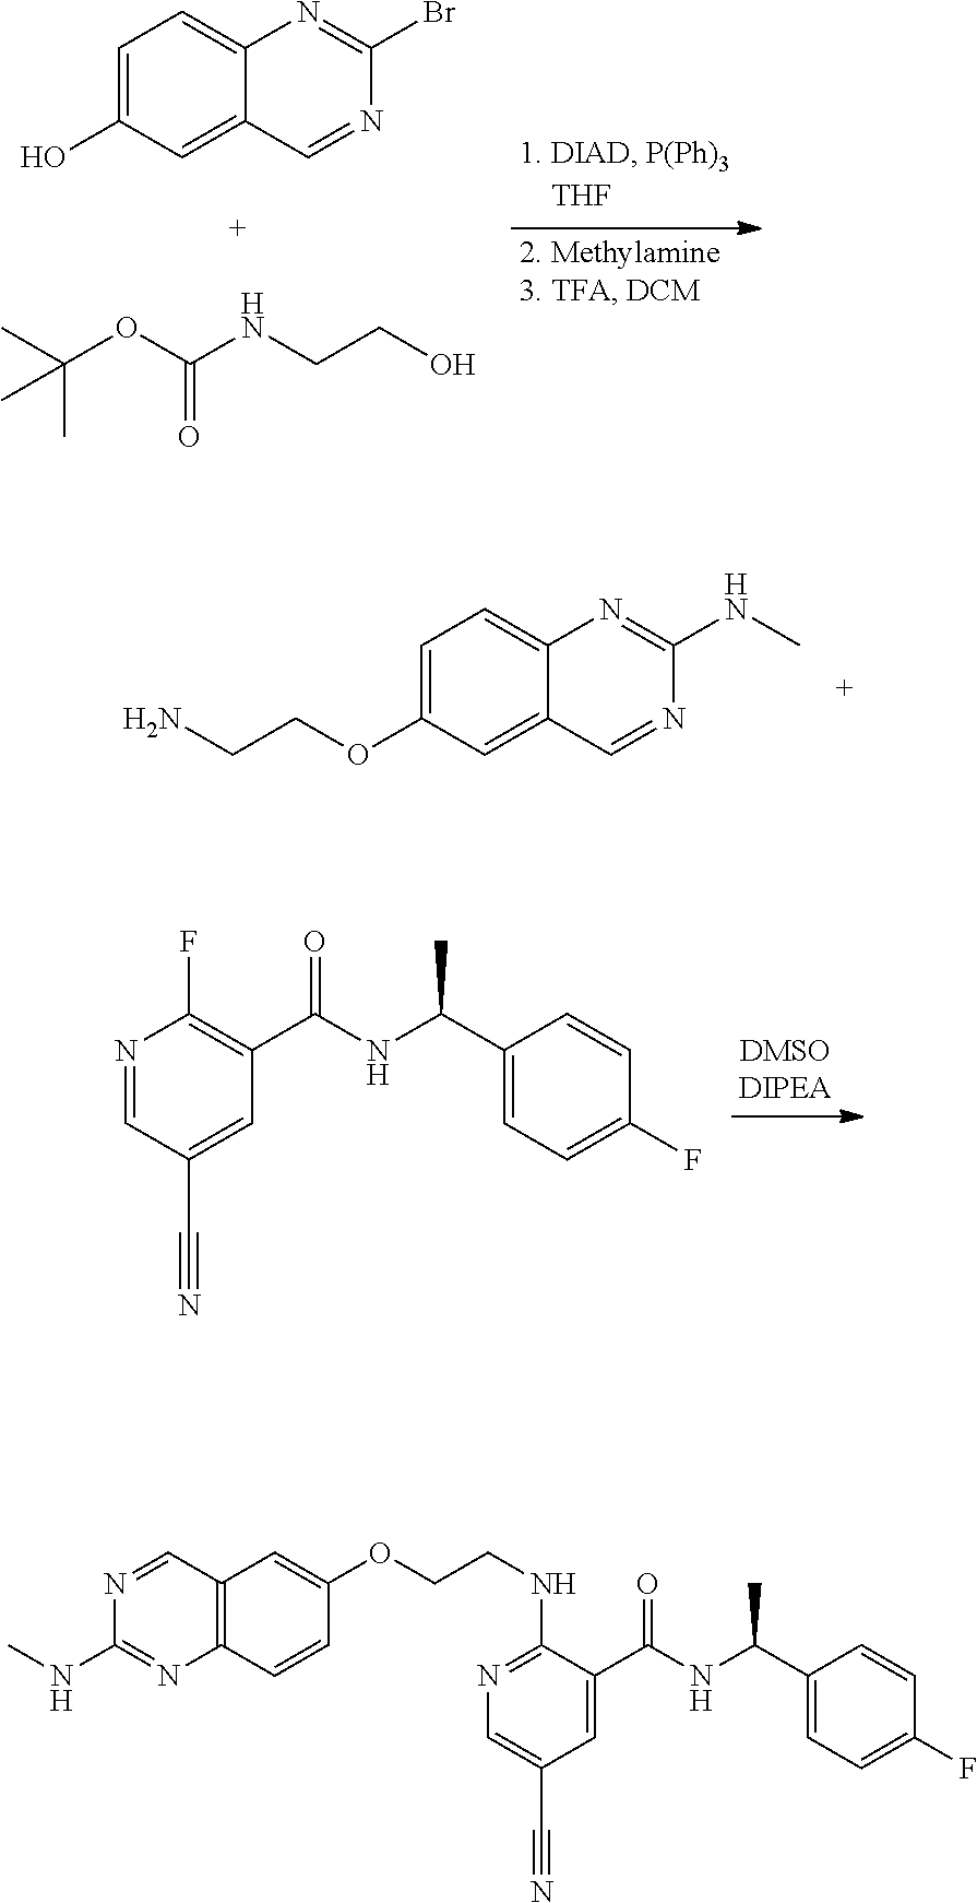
C1=C(O)C=C2C(=C1)N=C(Br)N=C2.C(OC(NCCO)=O)(C)(C)C.C1=C(OCCN)C=C2C(=C1)N=C(NC)N=C2.N1=CC(C#N)=CC(C(NC(C2=CC=C(F)C=C2)C)=O)=C1F.N1=C(NCCOC2=CC3=C(C=C2)N=C(NC)N=C3)C(C(NC(C2=CC=C(F)C=C2)C)=O)=CC(C#N)=C1
